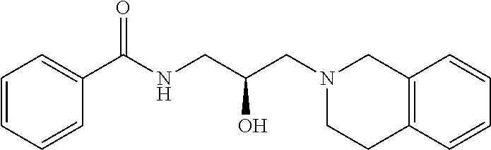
C1=CC=CC(C(=O)NCC(O)CN2CCC3=C(C2)C=CC=C3)=C1
